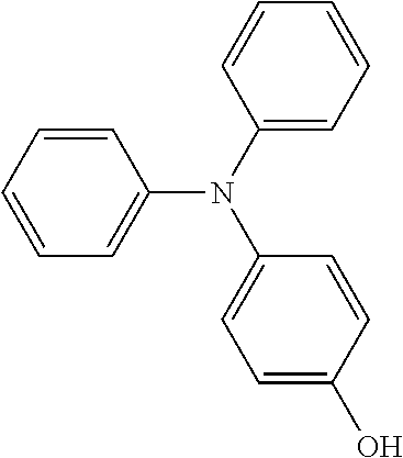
C1=CC=CC=C1N(C1=CC=CC=C1)C1=CC=C(O)C=C1
